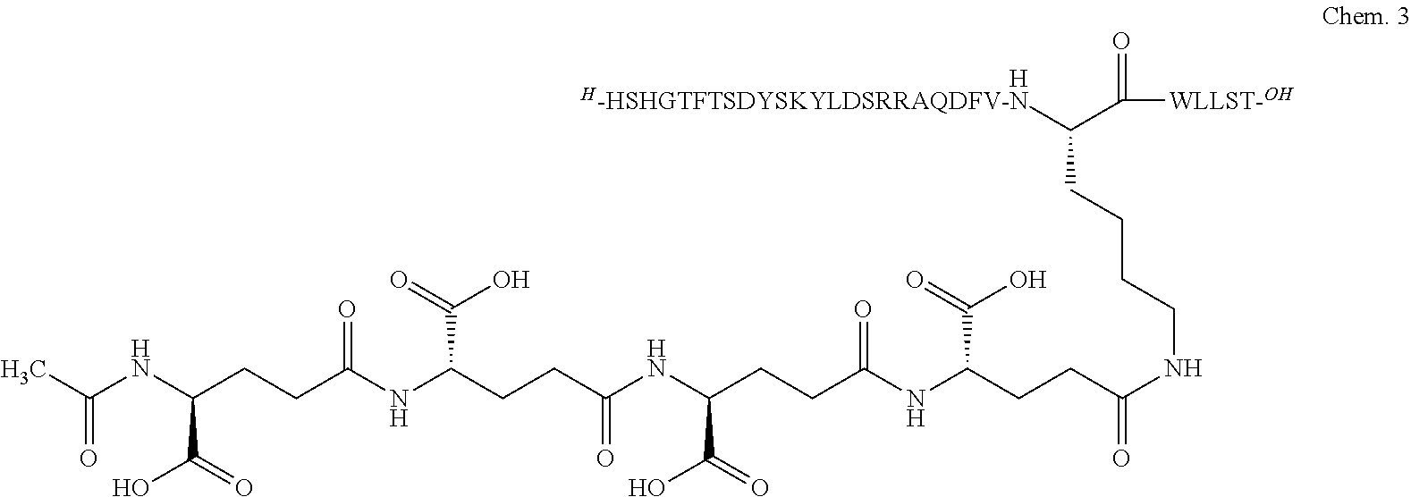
[H].[H-HSHGTFTSDYSKYLDSRRAQDFV-N]C(C([WLLST-OH])=O)CCCCNC(=O)CCC(NC(CCC(NC(CCC(NC(CCC(NC(C)=O)C(O)=O)=O)C(=O)O)=O)C(O)=O)=O)C(=O)O
